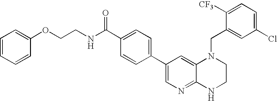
N(C(C1=CC=C(C2=CN=C3C(=C2)N(CC2=CC(Cl)=CC=C2[CF3])CCN3)C=C1)=O)CCOC1=CC=CC=C1
